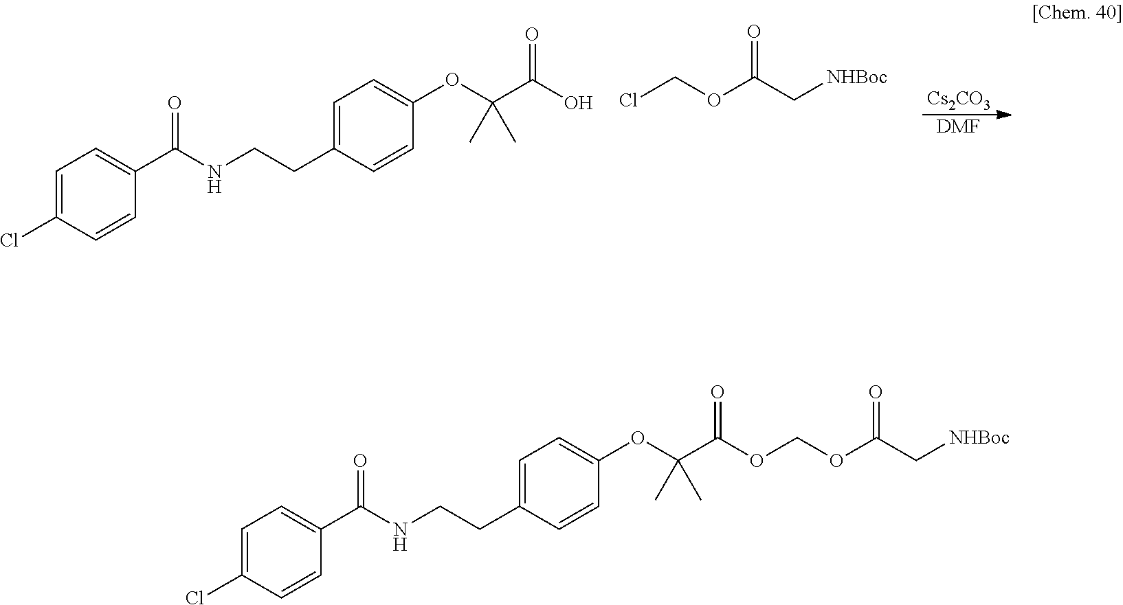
[Cs2CO3].[DMF].C1=C(Cl)C=CC(C(NCCC2=CC=C(OC(C(O)=O)(C)C)C=C2)=O)=C1.ClCOC(C[NHBoc])=O.C1=C(Cl)C=CC(C(NCCC2=CC=C(OC(C(=O)OCOC(C[NHBoc])=O)(C)C)C=C2)=O)=C1
